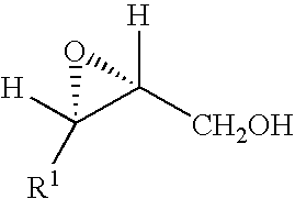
C1([H])([R1])C([CH2OH])([H])O1
